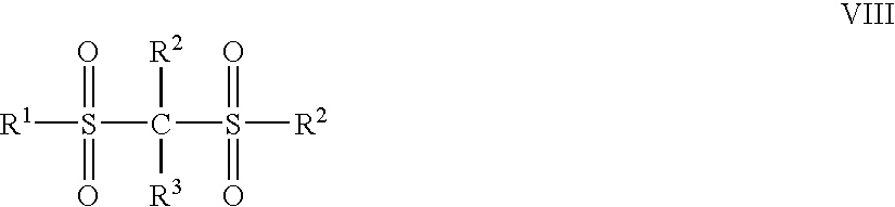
[R1]S(C([R2])(S([R2])(=O)=O)[R3])(=O)=O
